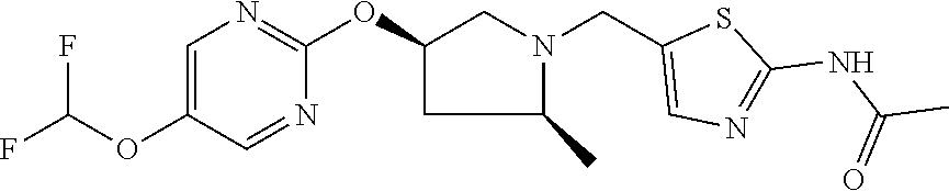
C1=C(OC(F)F)C=NC(OC2CC(C)N(CC3=CN=C(NC(C)=O)S3)C2)=N1
